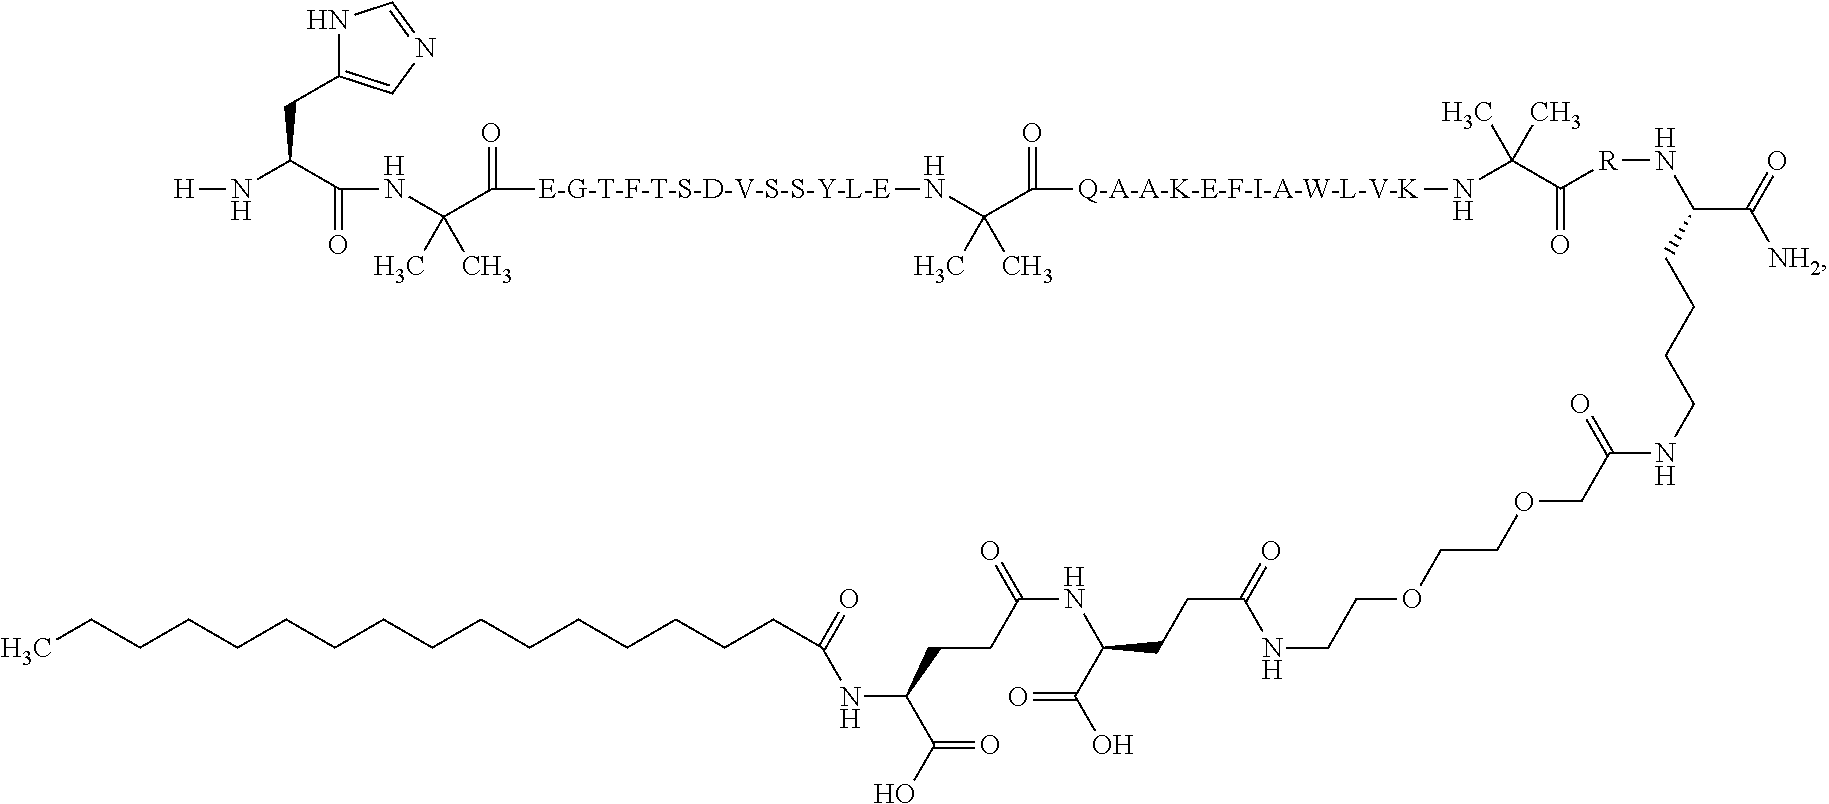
N([H])C(C(NC(C([E-G-T-F-T-S-D-V-S-S-Y-L-E]NC(C(=O)[Q-A-A-K-E-F-I-A-W-L-V-K]NC(C([R]NC(C([NH2])=O)CCCCNC(COCCOCCNC(CCC(C(O)=O)NC(=O)CCC(NC(CCCCCCCCCCCCCCCC)=O)C(O)=O)=O)=O)=O)(C)C)(C)C)=O)(C)C)=O)CC1=CN=CN1
